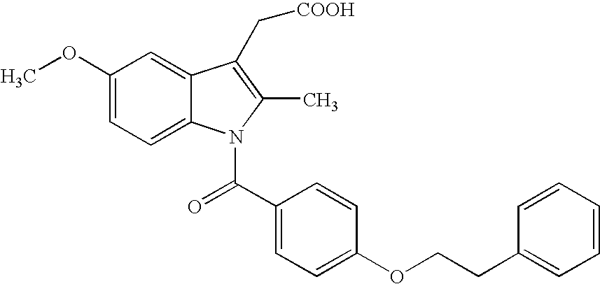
C1(OC)=CC=C2C(=C1)C(C[COOH])=C(C)N2C(C1=CC=C(OCCC2=CC=CC=C2)C=C1)=O
